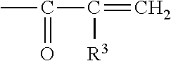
CC(C(=C)[R3])=O
